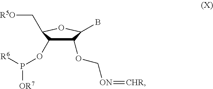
C1(OC[ON]=[CHR])C(OP([OR7])[R6])C(C[R5O])OC1B
